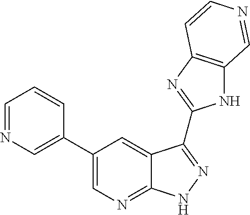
C1=NC=C(C2=CN=C3C(=C2)C(C2=NC4=C(N2)C=NC=C4)=NN3)C=C1
